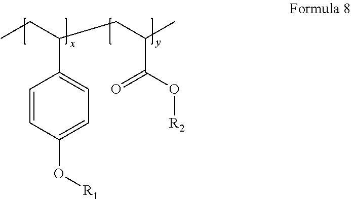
C1=CC(O[R1])=CC=C1C(CC)CC(C)C(O[R2])=O
